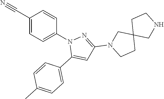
C1(C#N)=CC=C(N2C(C3=CC=C(C)C=C3)=CC(N3CCC4(C3)CNCC4)=N2)C=C1
